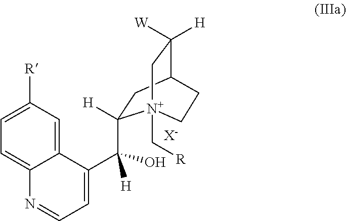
C12=CC([R])=CC=C1N=CC=C2C(C1([H])CC2C([W])([H])C[N+]1(C[R])CC2)([H])O.[X-]
